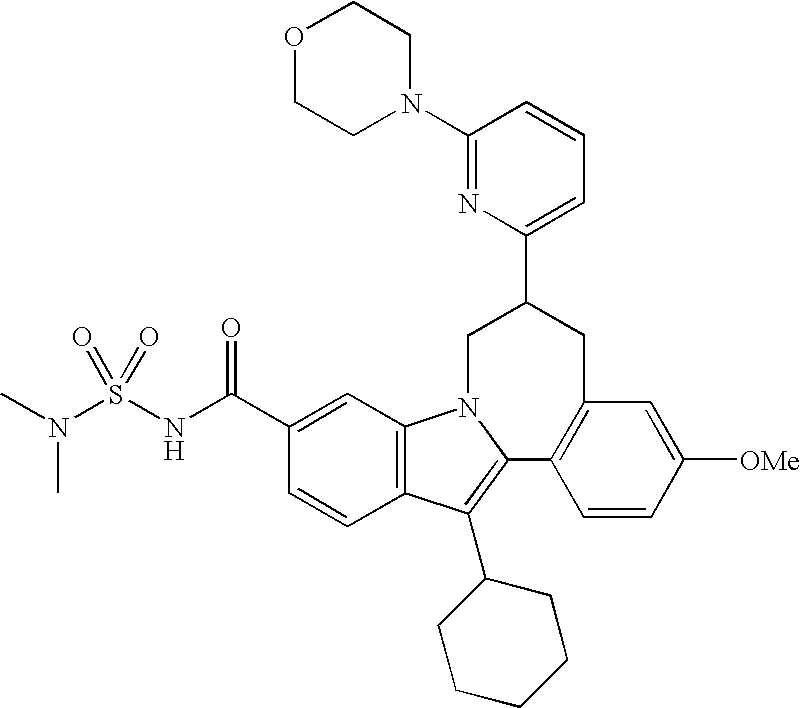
N1=C(N2CCOCC2)C=CC=C1C1CN2C3=C(C(C4CCCCC4)=C2C2=C(C1)C=C([OMe])C=C2)C=CC(C(NS(N(C)C)(=O)=O)=O)=C3
